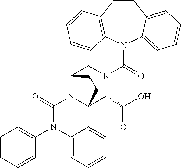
N(C(N1C2C(C(O)=O)N(C(N3C4=CC=CC=C4CCC4=C3C=CC=C4)=O)CC1CC2)=O)(C1=CC=CC=C1)C1=CC=CC=C1
